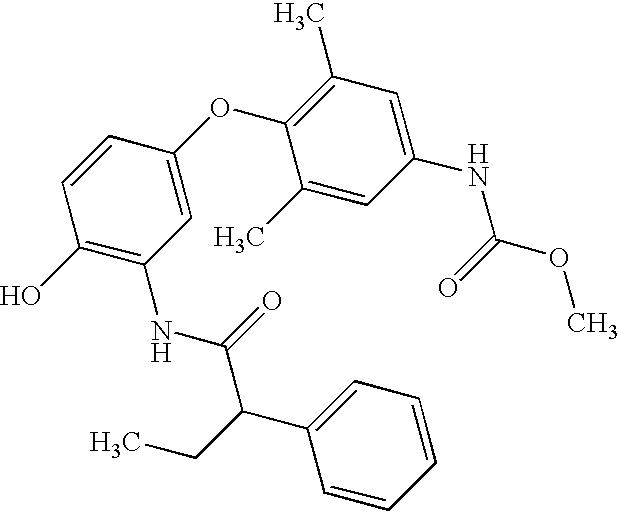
C1(O)=C(NC(=O)C(C2=CC=CC=C2)CC)C=C(OC2=C(C)C=C(NC(=O)OC)C=C2C)C=C1
